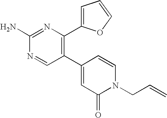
C1(C2=CC(=O)N(CC=C)C=C2)=C(C2=CC=CO2)N=C(N)N=C1
